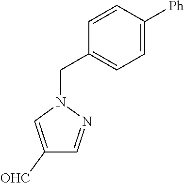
C1([OHC])=CN(CC2=CC=C([Ph])C=C2)N=C1
